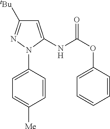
C1=CC(N2N=C([tBu])C=C2NC(OC2=CC=CC=C2)=O)=CC=C1[Me]
